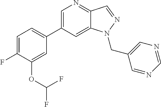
C1(C2=CC=C(F)C(OC(F)F)=C2)=CN=C2C(=C1)N(CC1=CN=CN=C1)N=C2
